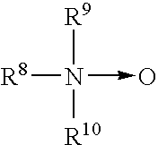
[R8]N(->O)([R9])[R10]
